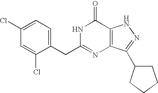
C1=C(CC2=NC3=C(C(=O)N2)NN=C3C2CCCC2)C(Cl)=CC(Cl)=C1
